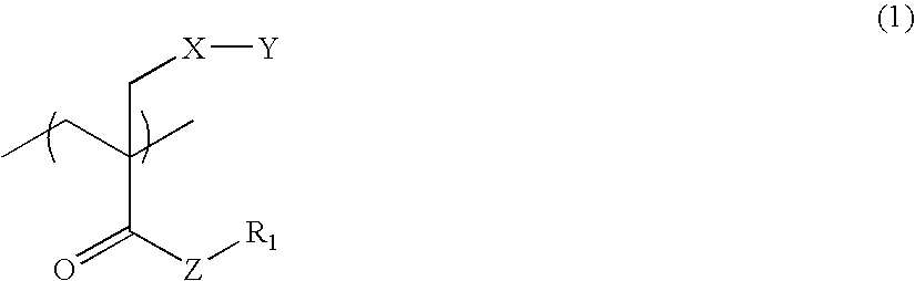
CCC(C)(C[X][Y])C([Z][R1])=O
